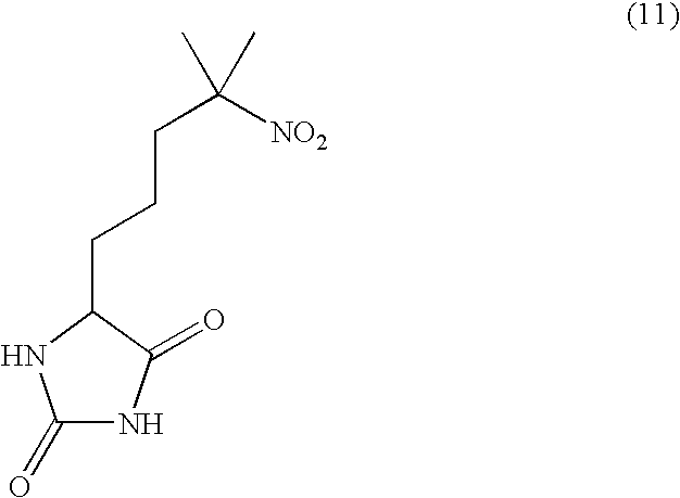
C1(=O)NC(=O)C(CCCC([NO2])(C)C)N1
